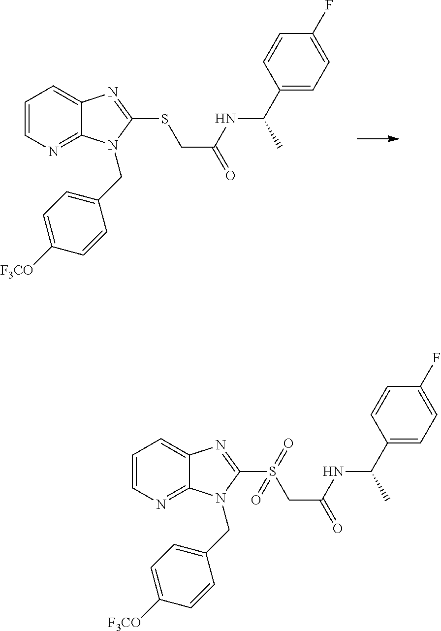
C1=CN=C2C(=C1)N=C(SCC(=O)NC(C1=CC=C(F)C=C1)C)N2CC1=CC=C([F3CO])C=C1.C1=CN=C2C(=C1)N=C(S(CC(=O)NC(C1=CC=C(F)C=C1)C)(=O)=O)N2CC1=CC=C([F3CO])C=C1
